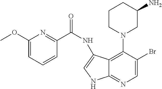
C1=C(Br)C(N2CC(N)CCC2)=C2C(=N1)NC=C2NC(C1=NC(OC)=CC=C1)=O
